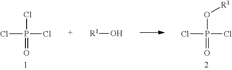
O(P(=O)(Cl)Cl)[R1].ClP(=O)(Cl)Cl.[R1]O
